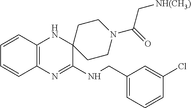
C12=C(N=C(NCC3=CC=CC(Cl)=C3)C3(N1)CCN(C(C[NH(CH3)])=O)CC3)C=CC=C2
